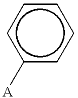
c1c([A])cccc1
